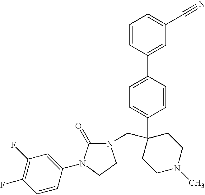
C1N(C)CCC(C2=CC=C(C3=CC(C#N)=CC=C3)C=C2)(CN2C(=O)N(C3=CC(F)=C(F)C=C3)CC2)C1
